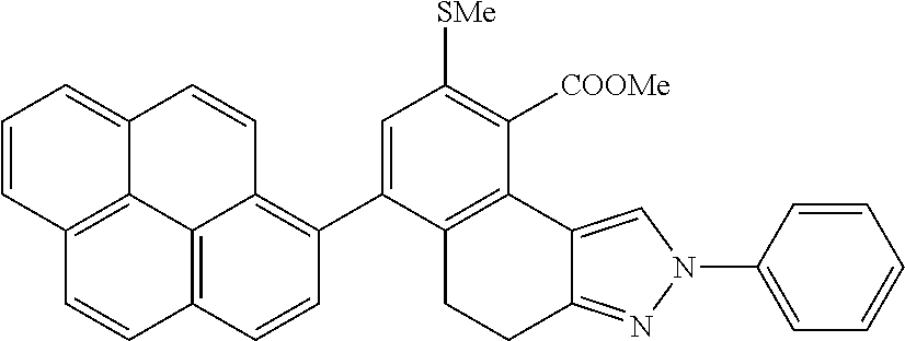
C1=C(C2=C3C4=C(C=C2)C=CC2=C4C(=CC=C2)C=C3)C2=C(C([COOMe])=C1[SMe])C1=CN(C3=CC=CC=C3)N=C1CC2
